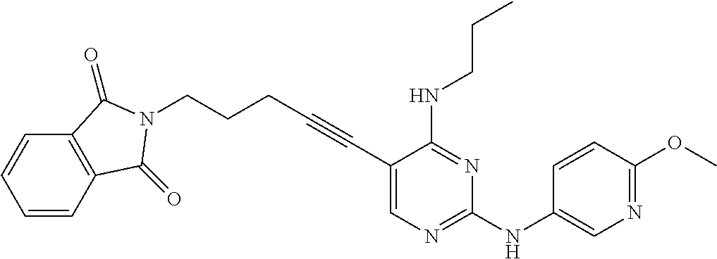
C1=CC2=C(C=C1)C(=O)N(CCCC#CC1=CN=C(NC3=CN=C(OC)C=C3)N=C1NCCC)C2=O
